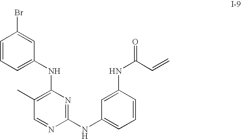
C1(NC2=CC=CC(NC(C=C)=O)=C2)=NC(NC2=CC=CC(Br)=C2)=C(C)C=N1
